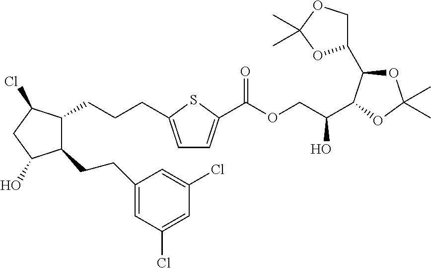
C1(CCC2=CC(Cl)=CC(Cl)=C2)C(CCCC2=CC=C(C(OCC(O)C3C(C4COC(C)(C)O4)OC(C)(C)O3)=O)S2)C(Cl)CC1O
